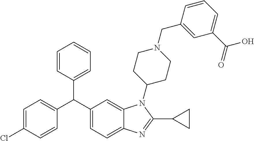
C1=C(Cl)C=CC(C(C2=CC=C3C(=C2)N(C2CCN(CC4=CC(C(O)=O)=CC=C4)CC2)C(C2CC2)=N3)C2=CC=CC=C2)=C1
